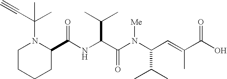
N(C(C(N(C(C(C)C)C=C(C)C(O)=O)[Me])=O)C(C)C)C(C1N(C(C)(C#C)C)CCCC1)=O
